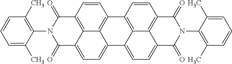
C1=C(C)C(N2C(=O)C3=CC=C4C5=C(C=CC(=C35)C2=O)C2=C3C4=CC=C4C3=C(C=C2)C(=O)N(C2=C(C)C=CC=C2C)C4=O)=C(C)C=C1
